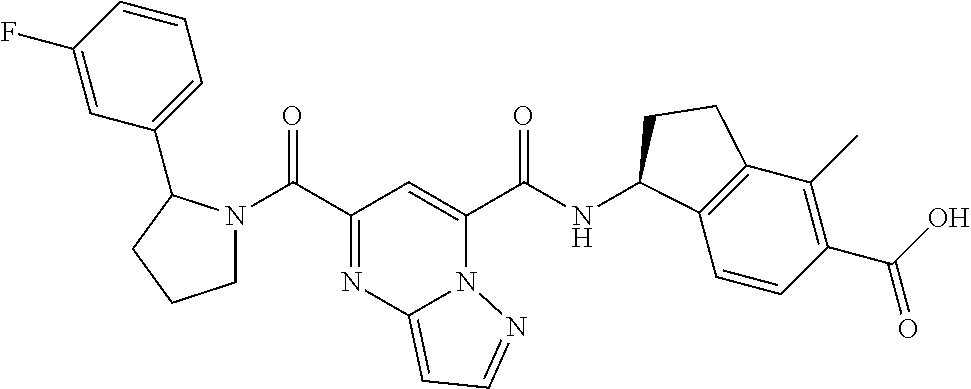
C(C1=NC2=CC=NN2C(C(NC2C3=C(C(C)=C(C(O)=O)C=C3)CC2)=O)=C1)(=O)N1CCCC1C1=CC=CC(F)=C1
